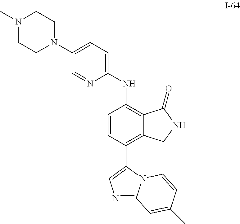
C1(C2=CN=C3N2C=CC(C)=C3)=C2C(=C(NC3=CC=C(N4CCN(C)CC4)C=N3)C=C1)C(=O)NC2
